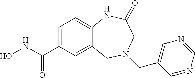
C12=CC(C(NO)=O)=CC=C1NC(=O)CN(CC1=CN=CN=C1)C2
